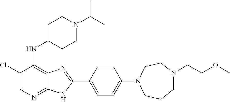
C1(Cl)=CN=C2C(=C1NC1CCN(C(C)C)CC1)N=C(C1=CC=C(N3CCCN(CCOC)CC3)C=C1)N2
